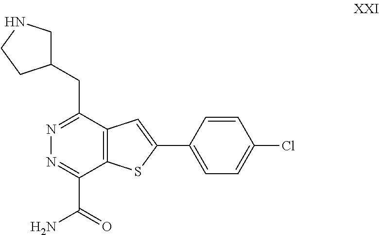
C1(CC2=NN=C(C(N)=O)C3=C2C=C(C2=CC=C(Cl)C=C2)S3)CNCC1
